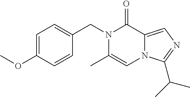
C1=C(OC)C=CC(CN2C(C)=CN3C(=CN=C3C(C)C)C2=O)=C1
